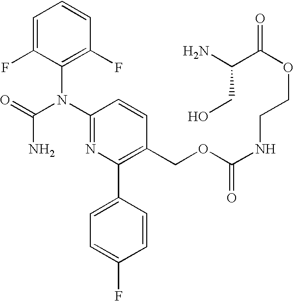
C1=C(F)C(N(C2=NC(C3=CC=C(F)C=C3)=C(COC(NCCOC(C(N)CO)=O)=O)C=C2)C(=O)N)=C(F)C=C1
